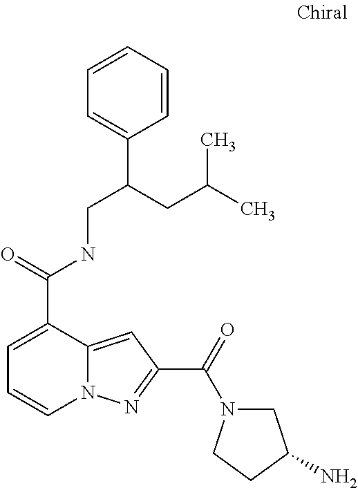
C1=C(C(=O)NCC(C2=CC=CC=C2)CC(C)C)C2=CC(C(=O)N3CC(N)CC3)=NN2C=C1
